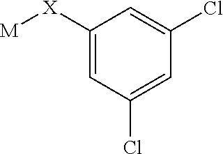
[M][X]C1=CC(Cl)=CC(Cl)=C1
